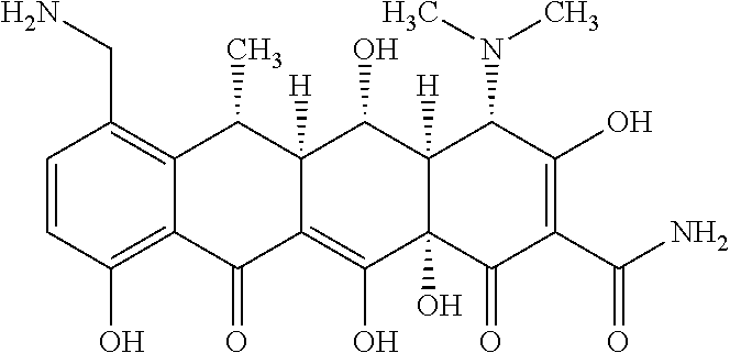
C1=CC(O)=C2C(=C1CN)C(C)C1([H])C(=C(O)C3(O)C([H])(C1O)C(N(C)C)C(O)=C(C(N)=O)C3=O)C2=O
